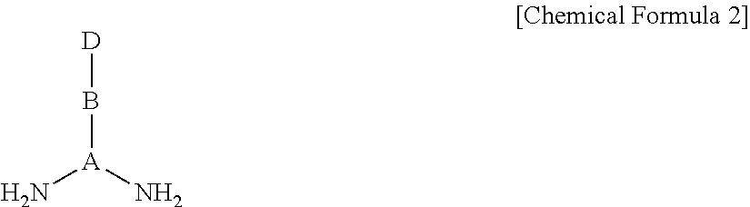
[D]B[A](N)N
